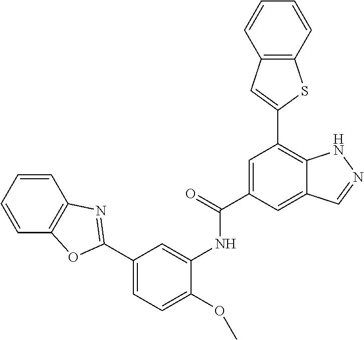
C1=C(C(=O)NC2=CC(C3=NC4=C(C=CC=C4)O3)=CC=C2OC)C=C2C(=C1C1=CC3=C(S1)C=CC=C3)NN=C2
